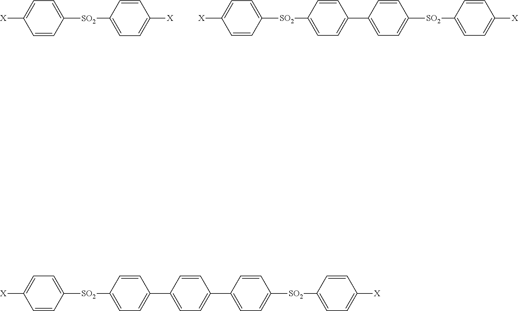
C1=CC([SO2]C2=CC=C([X])C=C2)=CC=C1[X].C1=CC([SO2]C2=CC=C(C3=CC=C([SO2]C4=CC=C([X])C=C4)C=C3)C=C2)=CC=C1[X].C1=CC([SO2]C2=CC=C(C3=CC=C(C4=CC=C([SO2]C5=CC=C([X])C=C5)C=C4)C=C3)C=C2)=CC=C1[X]
